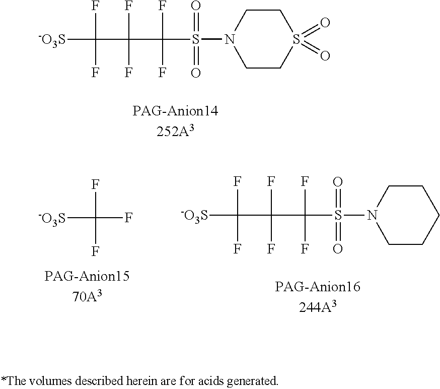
N1(S(=O)(=O)C(C(C([-O3S])(F)F)(F)F)(F)F)CCS(=O)(=O)CC1.FC([-O3S])(F)F.N1(S(=O)(=O)C(C(C([-O3S])(F)F)(F)F)(F)F)CCCCC1
